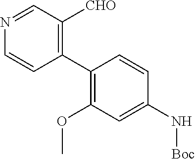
C1(C2=C(OC)C=C(N[Boc])C=C2)=C([CHO])C=NC=C1
